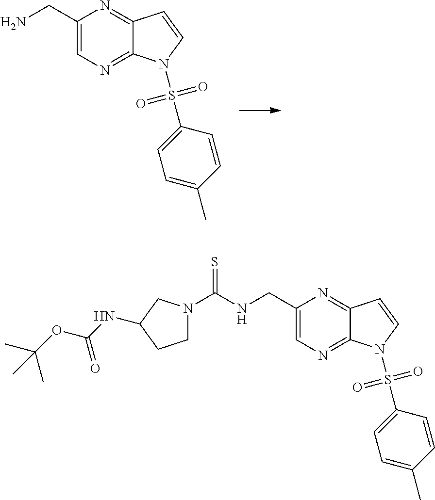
C1=CC2=NC(CN)=CN=C2N1S(C1=CC=C(C)C=C1)(=O)=O.C1=CC2=NC(CNC(N3CCC(NC(OC(C)(C)C)=O)C3)=S)=CN=C2N1S(C1=CC=C(C)C=C1)(=O)=O
